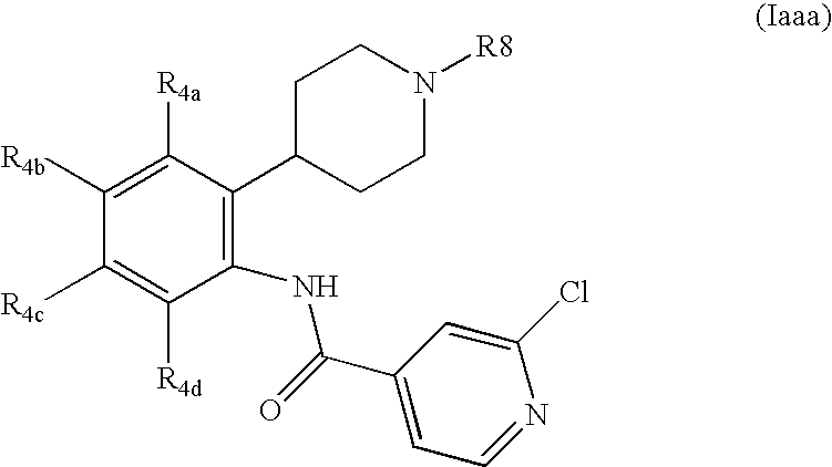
C1([R4b])=C([R4a])C(C2CCN([R8])CC2)=C(NC(C2=CC=NC(Cl)=C2)=O)C([R4d])=C1[R4c]
